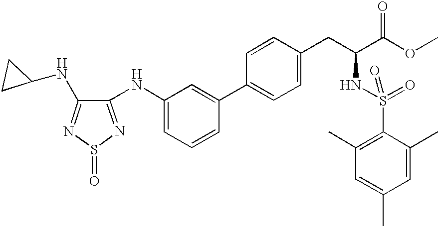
S1(=O)N=C(NC2=CC=CC(C3=CC=C(CC(C(OC)=O)NS(=O)(=O)C4=C(C)C=C(C)C=C4C)C=C3)=C2)C(NC2CC2)=N1
